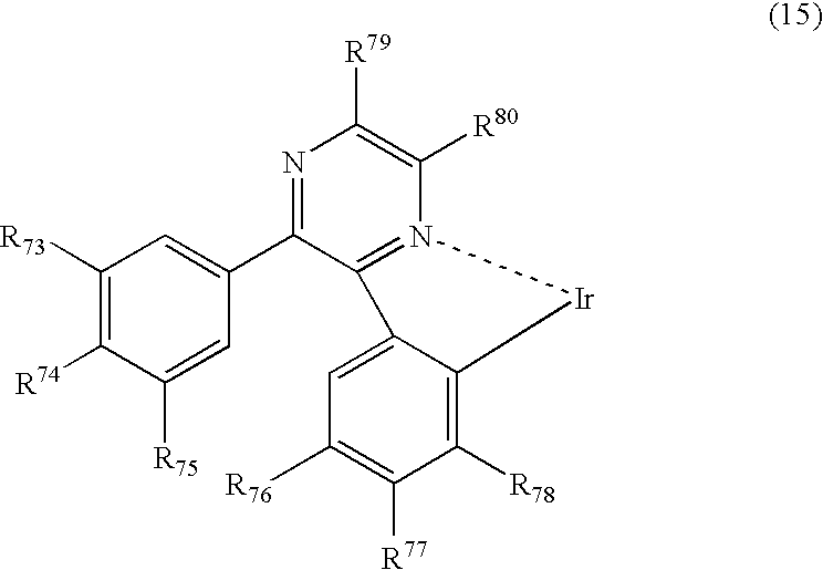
C1([R73])=C([R74])C([R75])=CC(C2=NC([R79])=C([R80])N3=C2C2=CC([R76])=C([R77])C([R78])=C2[Ir]3)=C1
